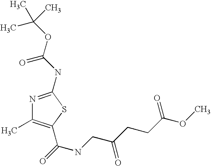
N1=C(NC(OC(C)(C)C)=O)SC(C(=O)NCC(CCC(OC)=O)=O)=C1C
